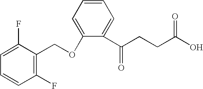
C1=CC(F)=C(COC2=CC=CC=C2C(CCC(O)=O)=O)C(F)=C1
